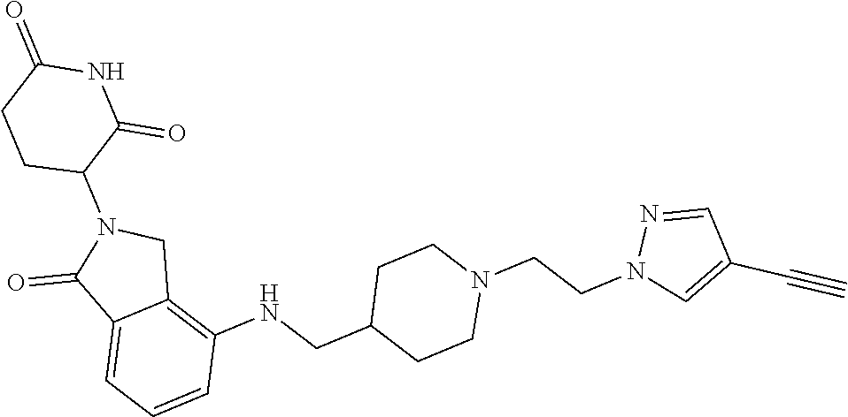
N1C(=O)CCC(N2C(=O)C3=CC=CC(NCC4CCN(CCN5C=C(C#C)C=N5)CC4)=C3C2)C1=O
